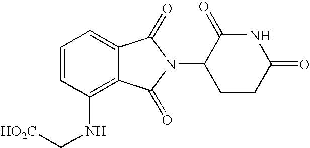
N(C1=C2C(=CC=C1)C(=O)N(C1CCC(=O)NC1=O)C2=O)C[HO2C]
